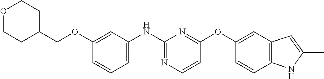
C1(COC2=CC(NC3=NC=CC(OC4=CC5=C(C=C4)NC(C)=C5)=N3)=CC=C2)CCOCC1
